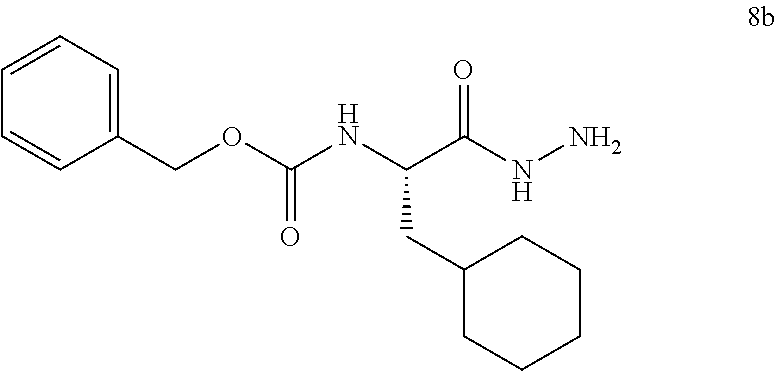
C(C(NN)=O)(NC(OCC1=CC=CC=C1)=O)CC1CCCCC1
